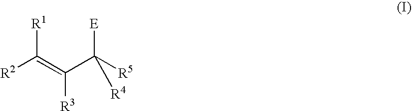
[R2]C(=C(C([R5])([E])[R4])[R3])[R1]
